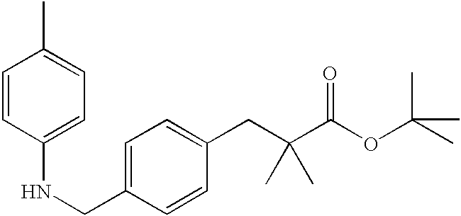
C1=C(CNC2=CC=C(C)C=C2)C=CC(CC(C(OC(C)(C)C)=O)(C)C)=C1
